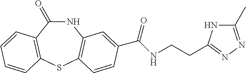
C1(=O)NC2=C(SC3=C1C=CC=C3)C=CC(C(NCCC1=NN=C(C)N1)=O)=C2
